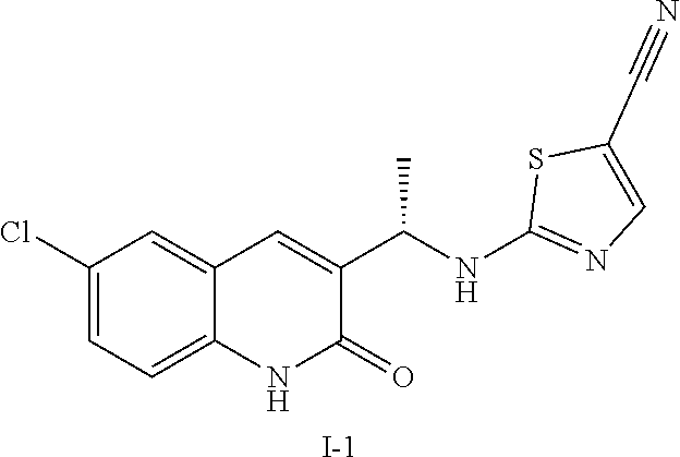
C1(Cl)=CC=C2C(=C1)C=C(C(NC1=NC=C(C#N)S1)C)C(=O)N2.[I-]
